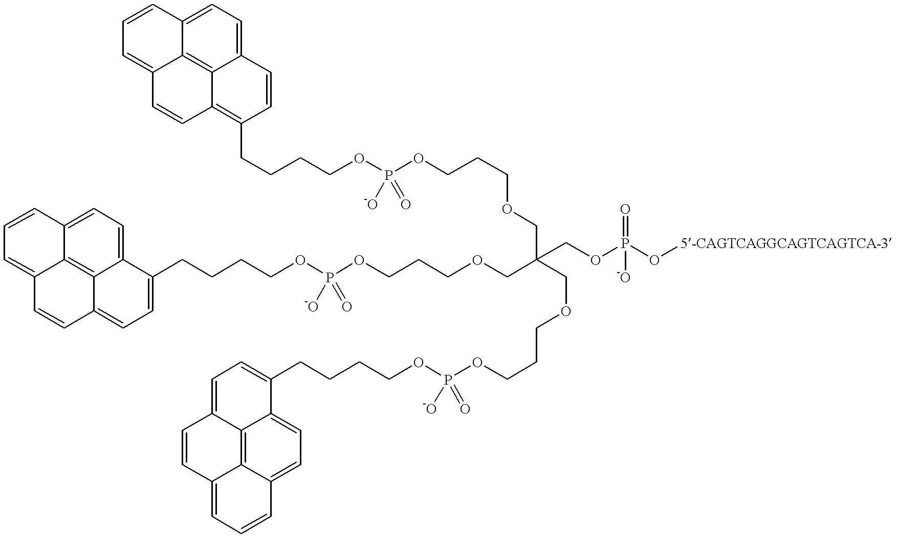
C(CCCOP(OCCCOCC(COCCCOP(OCCCCC1=CC=C2C3=C4C(=CC=CC4=CC=C13)C=C2)([-O])=O)(COCCCOP(OCCCCC1=CC=C2C3=C4C(=CC=C13)C=CC=C4C=C2)([-O])=O)COP(O[5-CAGTCAGGCAGTCAGTCA-3])(=O)[-O])([-O])=O)C1=C2C3=C4C(=CC=CC4=CC=C3C=C1)C=C2
